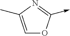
C1=C(C)N=C(->C)O1
